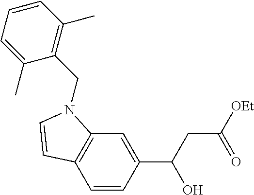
C1(C(CC(=O)[OEt])O)=CC2=C(C=C1)C=CN2CC1=C(C)C=CC=C1C
